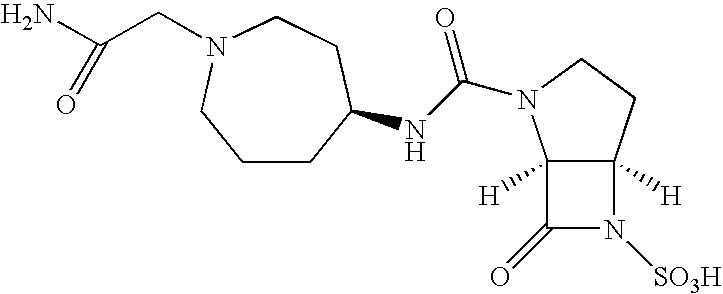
C1CC(NC(N2C3([H])C([H])(CC2)N([SO3H])C3=O)=O)CCN(CC(N)=O)C1
